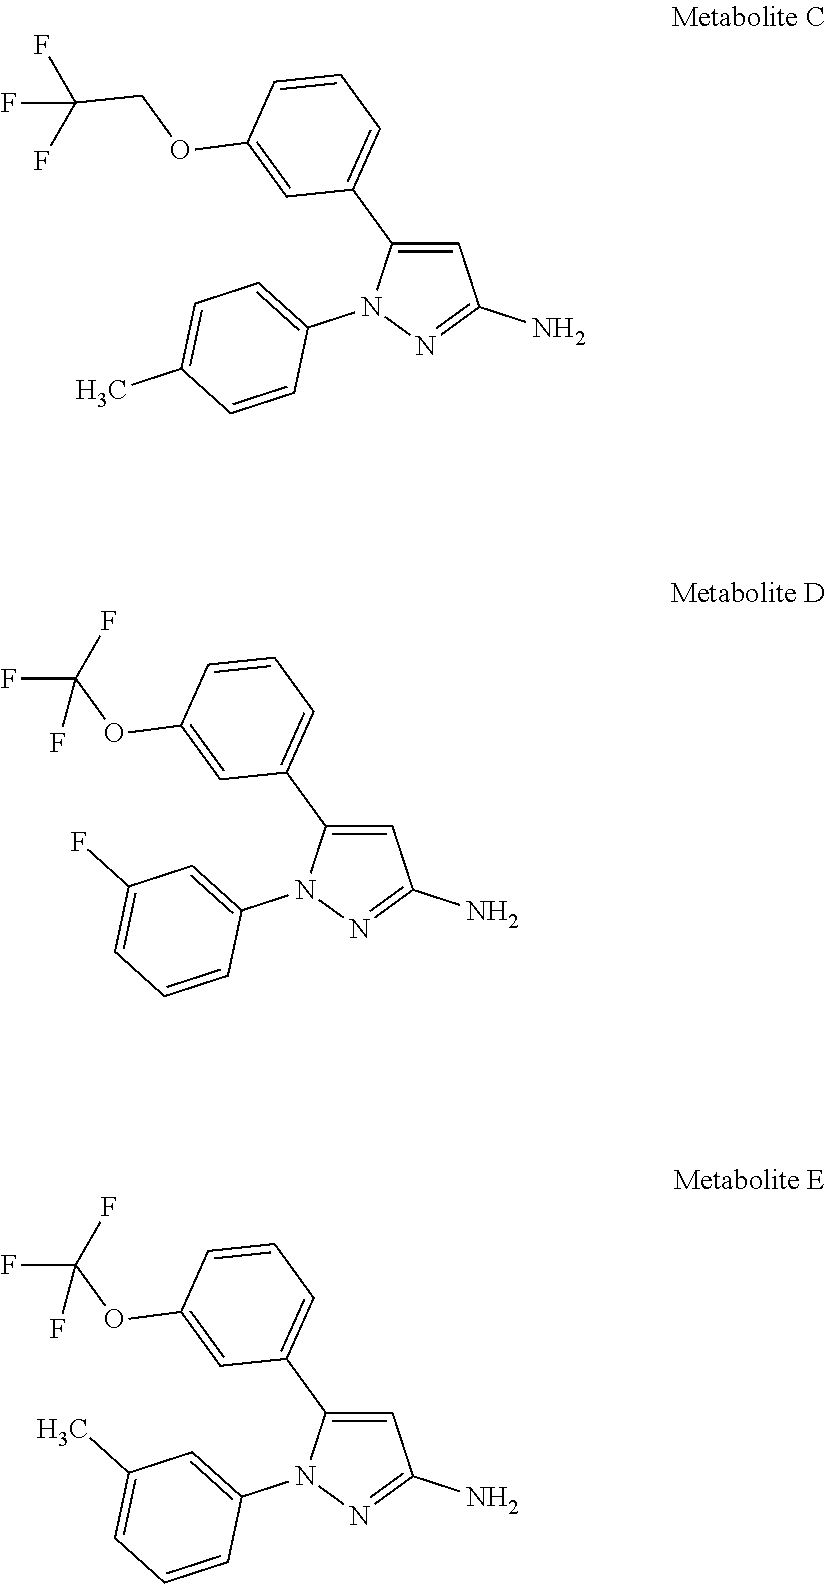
C1=C(C2=CC=CC(OCC(F)(F)F)=C2)N(C2=CC=C(C)C=C2)N=C1N.C1=C(C2=CC=CC(OC(F)(F)F)=C2)N(C2=CC(F)=CC=C2)N=C1N.C1=C(C2=CC=CC(OC(F)(F)F)=C2)N(C2=CC(C)=CC=C2)N=C1N
